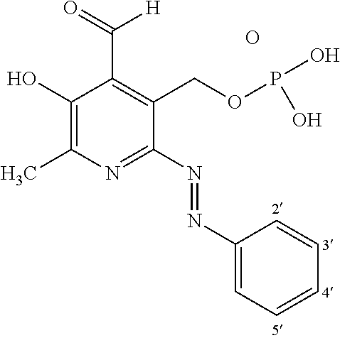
C1(O)=C(C)N=C(N=NC2=CC=CC=C2)C(COP(O)O)=C1C(=O)[H].O
